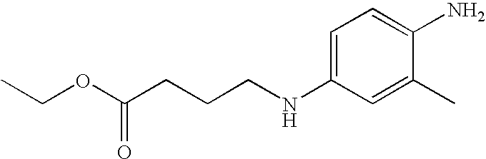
C1=C(NCCCC(OCC)=O)C=C(C)C(N)=C1
